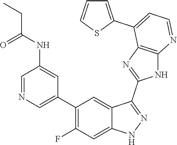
C1=NC=C(C2=C(F)C=C3C(=C2)C(C2=NC4=C(N2)N=CC=C4C2=CC=CS2)=NN3)C=C1NC(=O)CC
